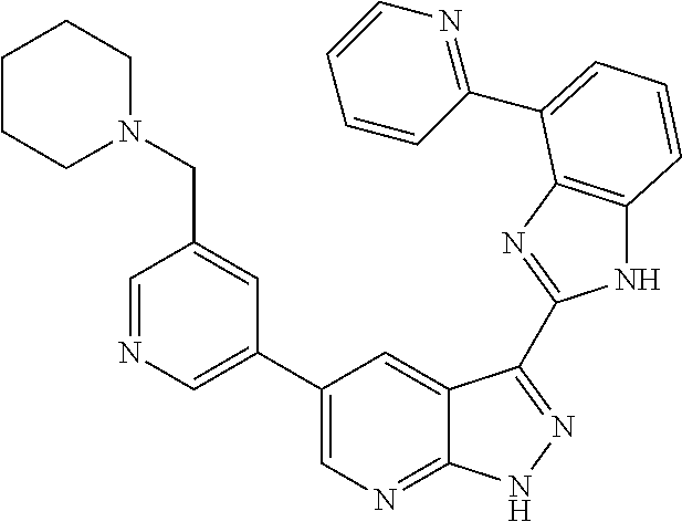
C1(C2=CN=C3C(=C2)C(C2=NC4=C(N2)C=CC=C4C2=NC=CC=C2)=NN3)=CN=CC(CN2CCCCC2)=C1
